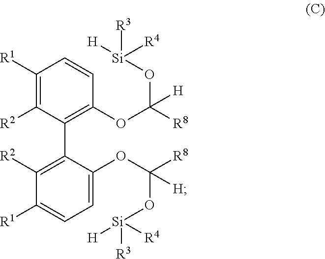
C1([R1])=C([R2])C(C2=C([R2])C([R1])=CC=C2OC(O[Si]([H])([R3])[R4])([R8])[H])=C(OC(O[Si]([R3])([R4])[H])([R8])[H])C=C1
